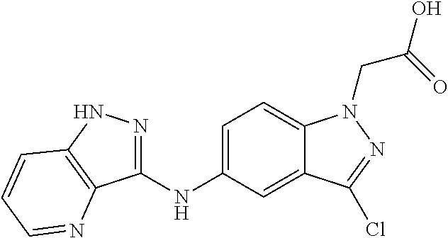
C1(NC2=CC=C3C(=C2)C(Cl)=NN3CC(O)=O)=NNC2=C1N=CC=C2
